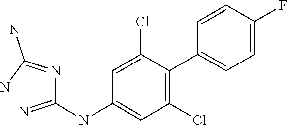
C(NC1=CC(Cl)=C(C2=CC=C(F)C=C2)C(Cl)=C1)(N=C(N)N)=N
